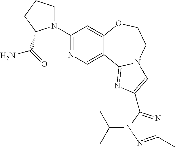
C1(N2CCCC2C(=O)N)=NC=C2C(=C1)OCCN1C2=NC(C2=NC(C)=NN2C(C)C)=C1
